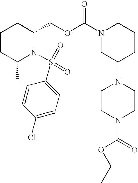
C1CC(C)N(S(=O)(=O)C2=CC=C(Cl)C=C2)C(COC(N2CC(N3CCN(C(=O)OCC)CC3)CCC2)=O)C1
